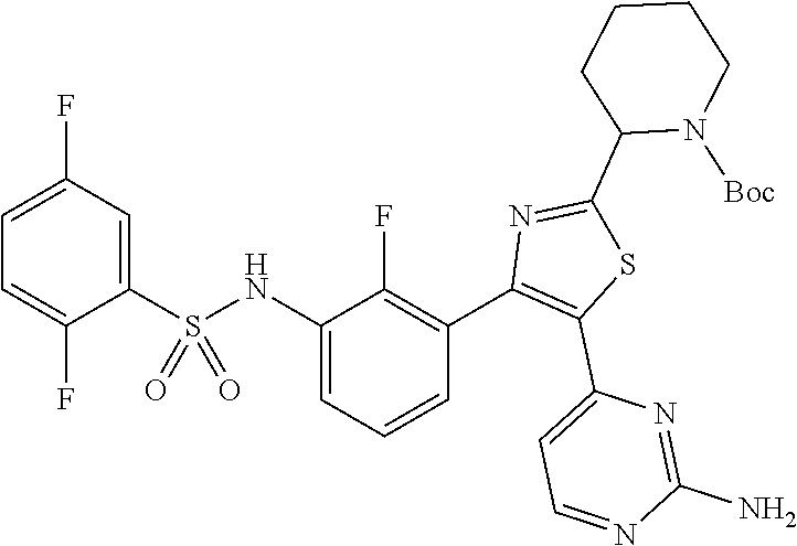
C1=C(F)C=C(S(NC2=CC=CC(C3=C(C4=CC=NC(N)=N4)SC(C4N([Boc])CCCC4)=N3)=C2F)(=O)=O)C(F)=C1
